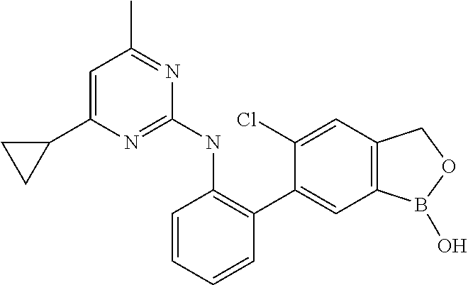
C1=CC=CC(C2=CC3=C(C=C2Cl)COB3O)=C1NC1=NC(C2CC2)=CC(C)=N1
